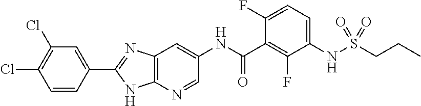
C1=CC(C2=NC3=C(N=CC(NC(=O)C4=C(F)C(NS(CCC)(=O)=O)=CC=C4F)=C3)N2)=CC(Cl)=C1Cl
